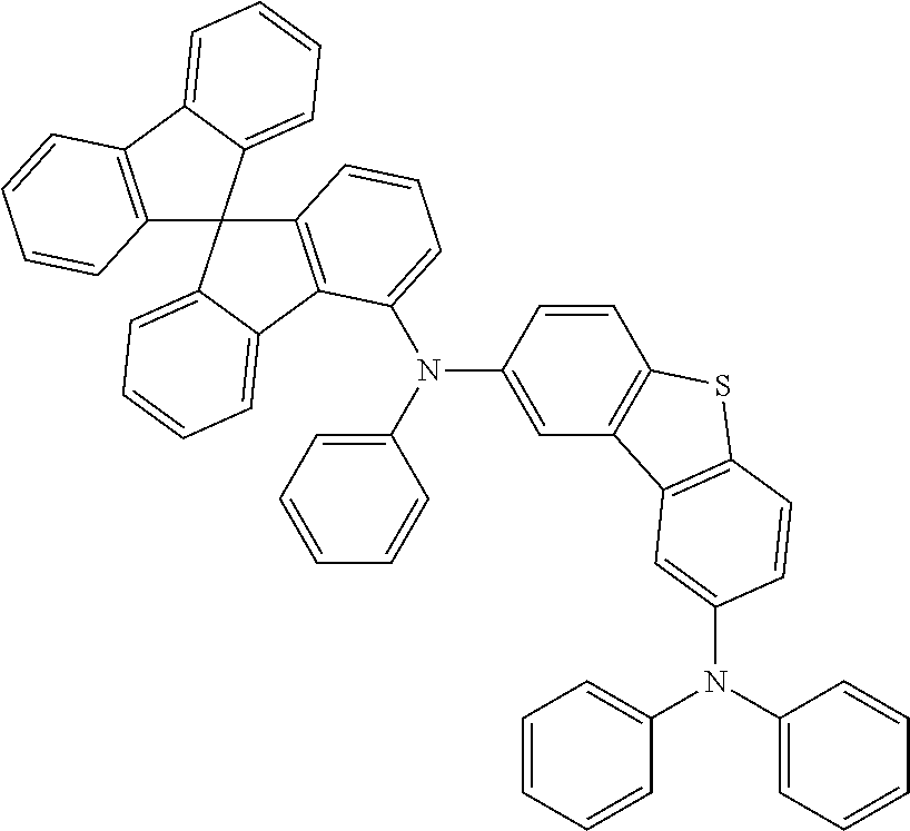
C12=C(C3=CC=CC=C3C13C1=C(C4=CC=CC=C34)C(N(C3=CC4=C(C=C3)SC3=C4C=C(N(C4=CC=CC=C4)C4=CC=CC=C4)C=C3)C3=CC=CC=C3)=CC=C1)C=CC=C2
